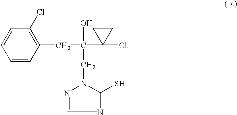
C1=CC=CC(CC(C2(Cl)CC2)(CN2N=CN=C2S)O)=C1Cl
